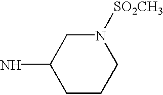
C1CCN([SO2CH3])CC1N
